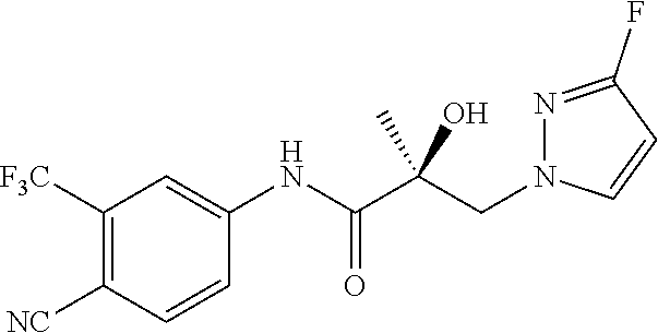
C1=CC([NC])=C([F3C])C=C1NC(C(CN1N=C(F)C=C1)(C)O)=O
